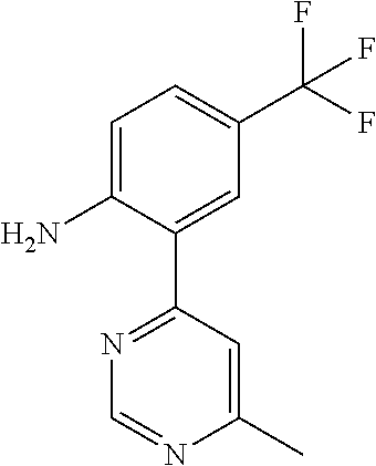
C1=C(N)C(C2=NC=NC(C)=C2)=CC(C(F)(F)F)=C1
